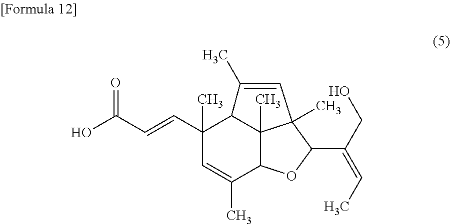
C1(C=CC(O)=O)(C)C=C(C)C2C3(C)C1C(C)=CC3(C)C(C(=CC)CO)O2
